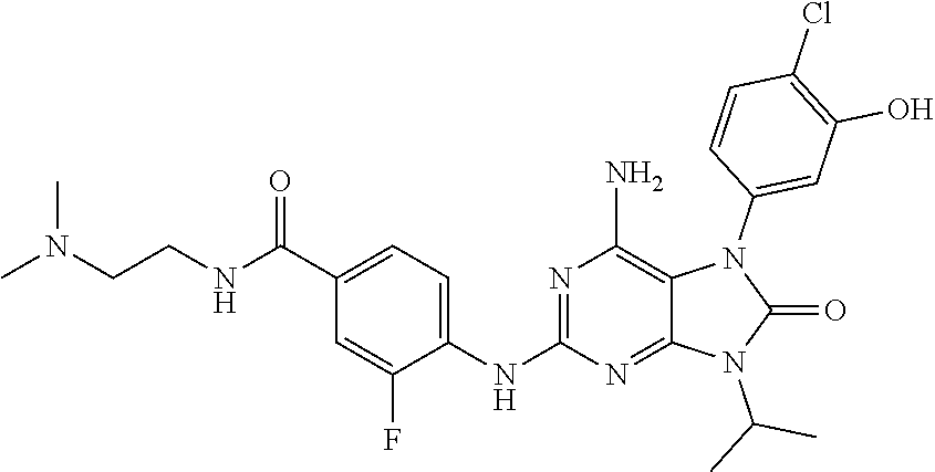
C1(C(NCCN(C)C)=O)=CC=C(NC2=NC(N)=C3C(=N2)N(C(C)C)C(=O)N3C2=CC(O)=C(Cl)C=C2)C(F)=C1
